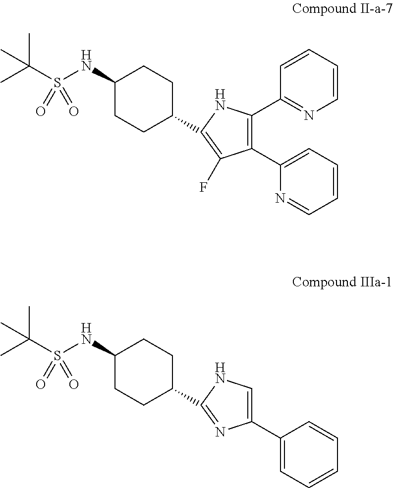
C1(NS(C(C)(C)C)(=O)=O)CCC(C2=C(F)C(C3=CC=CC=N3)=C(C3=NC=CC=C3)N2)CC1.C1(NS(C(C)(C)C)(=O)=O)CCC(C2=NC(C3=CC=CC=C3)=CN2)CC1
